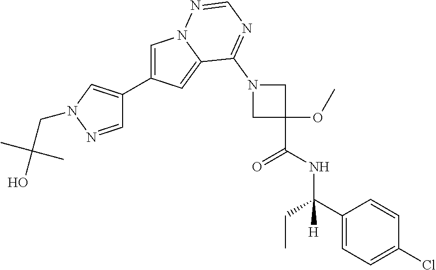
C1=C(C2=CN(CC(O)(C)C)N=C2)C=C2N1N=CN=C2N1CC(OC)(C(NC(C2=CC=C(Cl)C=C2)(CC)[H])=O)C1
